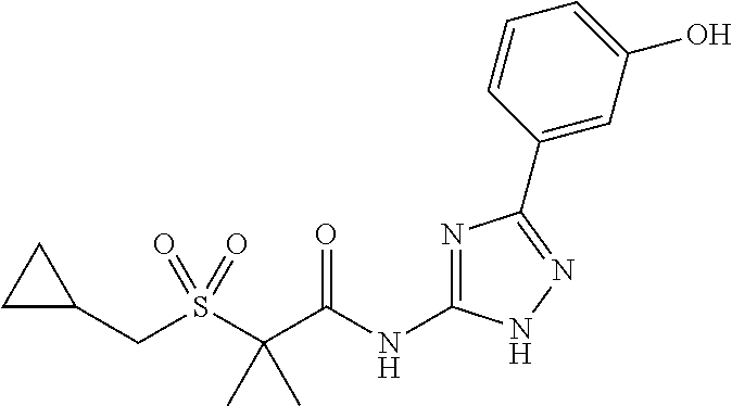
C(S(C(C(NC1=NC(C2=CC(O)=CC=C2)=NN1)=O)(C)C)(=O)=O)C1CC1
